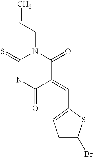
C(=C)CN1C(=S)NC(=O)C(=CC2=CC=C(Br)S2)C1=O
